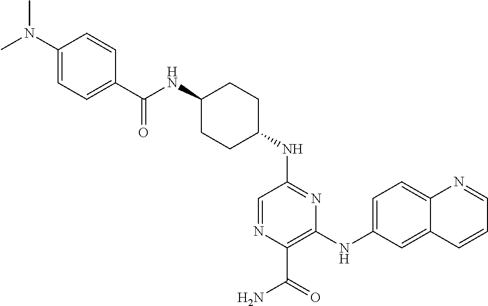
N(C1=NC(NC2=CC=C3C(=C2)C=CC=N3)=C(C(N)=O)N=C1)C1CCC(NC(C2=CC=C(N(C)C)C=C2)=O)CC1
